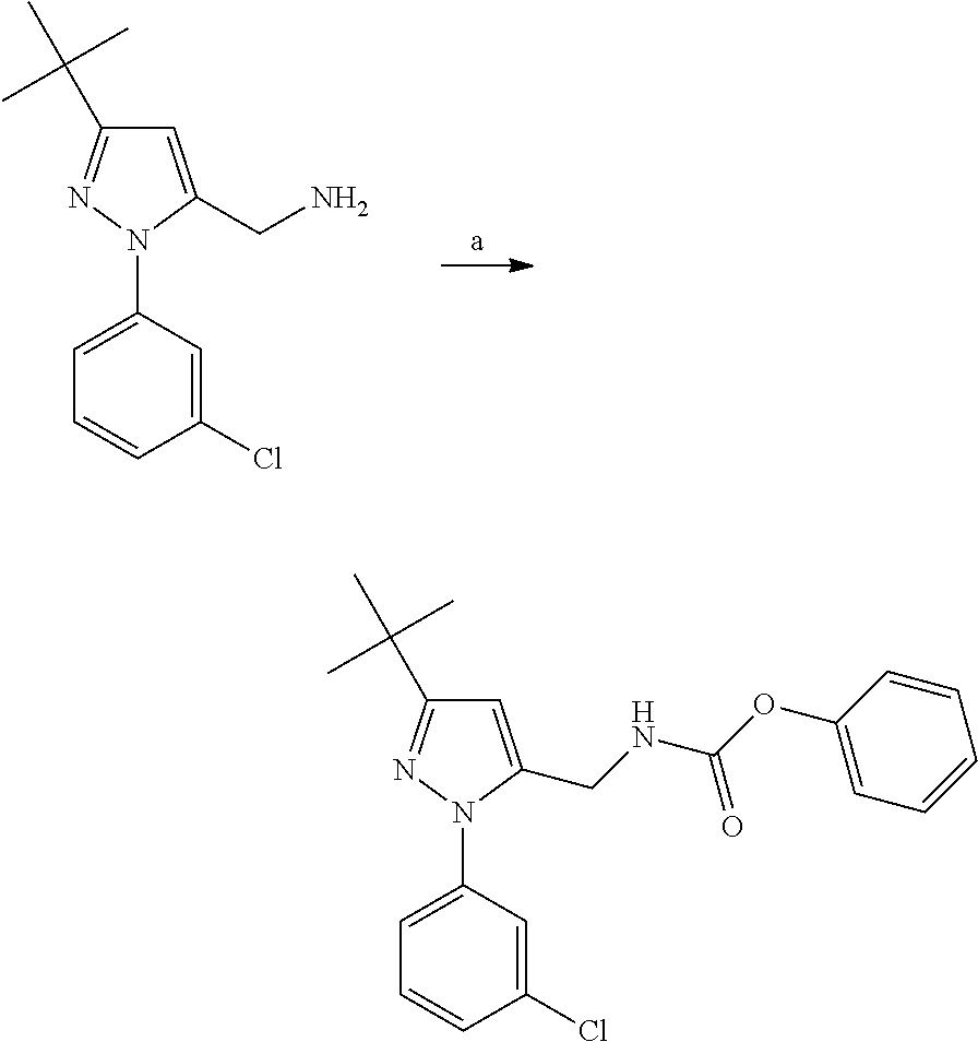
C1=CC(Cl)=CC(N2N=C(C(C)(C)C)C=C2CN)=C1.C1=CC(Cl)=CC(N2N=C(C(C)(C)C)C=C2CNC(OC2=CC=CC=C2)=O)=C1
